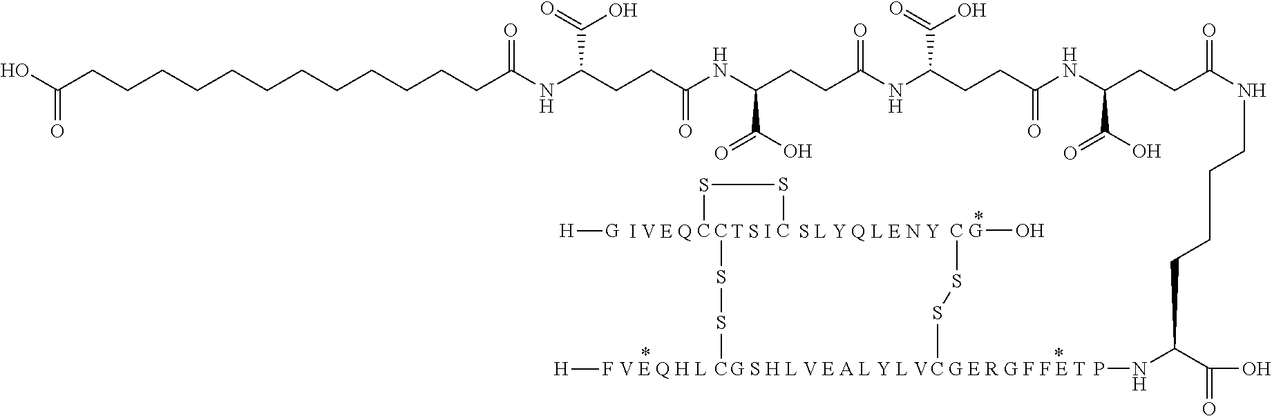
CSSC.[H][G].CSSC.[T S I].CSSC.[G]O.[H]F.OC(CCCCCCCCCCCCC(NC(CCC(NC(CCC(NC(C(=O)O)CCC(NC(CCC(NCCCCC(NP)C(O)=O)=O)C(O)=O)=O)=O)C(O)=O)=O)C(=O)O)=O)=O
